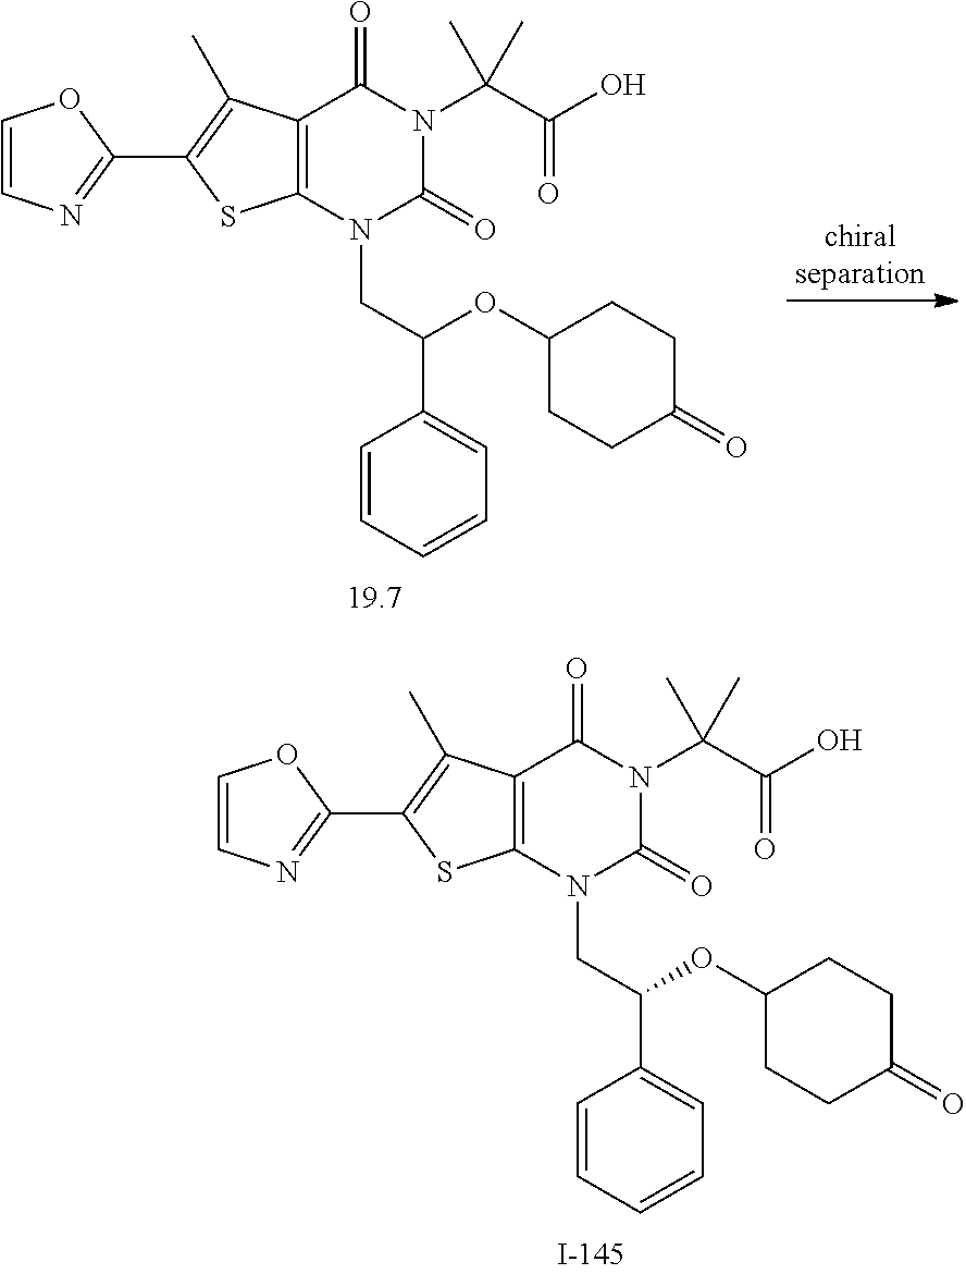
C1=CC=CC=C1C(CN1C2=C(C(=O)N(C(C(O)=O)(C)C)C1=O)C(C)=C(C1=NC=CO1)S2)OC1CCC(=O)CC1.C1=CC=CC=C1C(CN1C2=C(C(=O)N(C(C(O)=O)(C)C)C1=O)C(C)=C(C1=NC=CO1)S2)OC1CCC(=O)CC1
